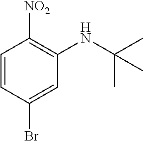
C1=CC(Br)=CC(NC(C)(C)C)=C1[NO2]
